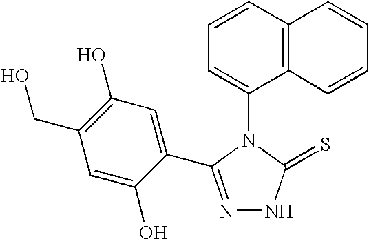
N1=C(C2=CC(O)=C(CO)C=C2O)N(C2=CC=CC3=C2C=CC=C3)C(=S)N1
